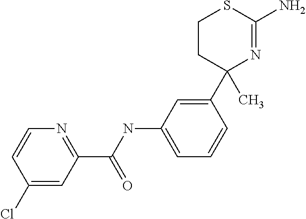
C1(Cl)=CC(C(=O)NC2=CC=CC(C3(C)CCSC(N)=N3)=C2)=NC=C1
